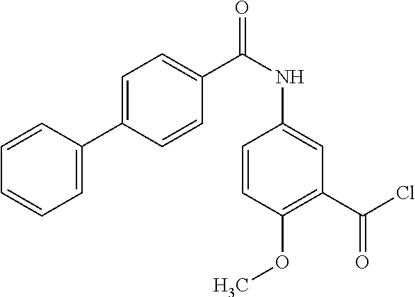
C1=CC(OC)=C(C(Cl)=O)C=C1NC(C1=CC=C(C2=CC=CC=C2)C=C1)=O
